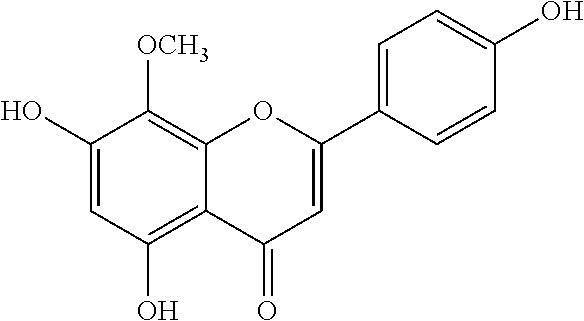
C1(O)=CC(O)=C2C(=C1[OCH3])OC(C1=CC=C(O)C=C1)=CC2=O
